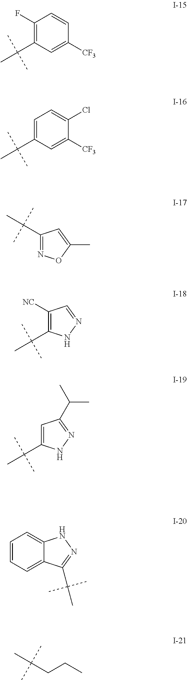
C1(F)=C(C(C)(C)C)C=C([CF3])C=C1.C1=C(C(C)(C)C)C=C([CF3])C(Cl)=C1.C1(C(C)(C)C)=NOC(C)=C1.C1([NC])=C(C(C)(C)C)NN=C1.C1=C(C(C)(C)C)NN=C1C(C)C.C1=CC=C2C(=C1)NN=C2C(C)(C)C.CC(CCC)(C)C
